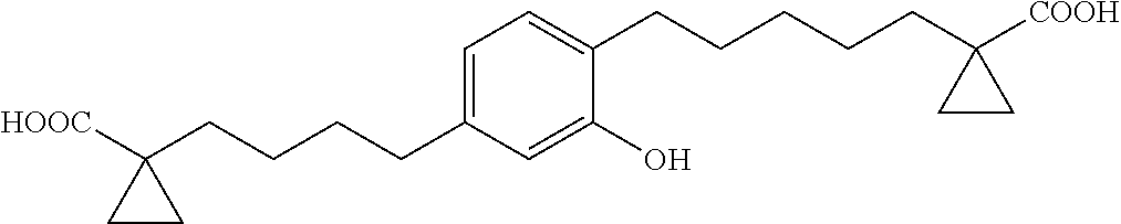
C1=C(CCCCC2([HOOC])CC2)C=C(O)C(CCCCCC2([COOH])CC2)=C1
